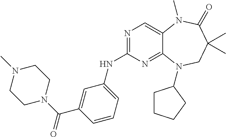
N1=C(NC2=CC=CC(C(N3CCN(C)CC3)=O)=C2)N=C2C(=C1)N(C)C(=O)C(C)(C)CN2C1CCCC1
